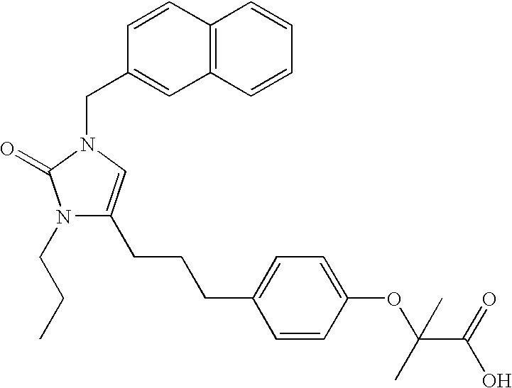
N1(CCC)C(CCCC2=CC=C(OC(C(=O)O)(C)C)C=C2)=CN(CC2=CC3=C(C=C2)C=CC=C3)C1=O
